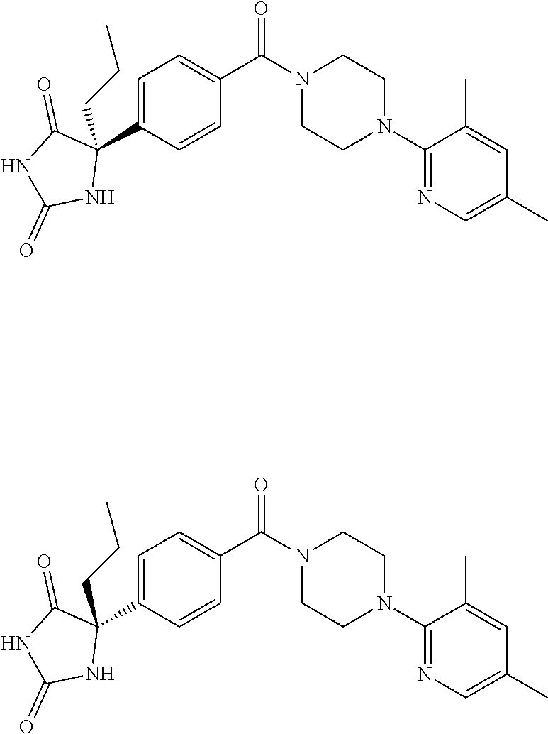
C1=C(C2(CCC)C(=O)NC(=O)N2)C=CC(C(N2CCN(C3=NC=C(C)C=C3C)CC2)=O)=C1.C1=C(C2(CCC)C(=O)NC(=O)N2)C=CC(C(N2CCN(C3=NC=C(C)C=C3C)CC2)=O)=C1
